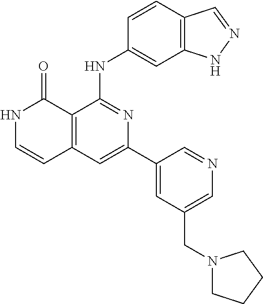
C1=CC(NC2=NC(C3=CC(CN4CCCC4)=CN=C3)=CC3=C2C(=O)NC=C3)=CC2=C1C=NN2
